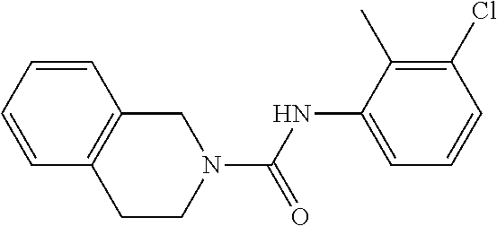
C1=C(NC(=O)N2CCC3=C(C=CC=C3)C2)C(C)=C(Cl)C=C1
